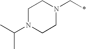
C1N(C(C)C)CCN(C*)C1
